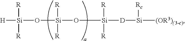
[H][Si]([R])([R])O[Si]([R])([R])O[Si]([R])([R])[D][Si]([Rc])[(OR3)(3-c)]
